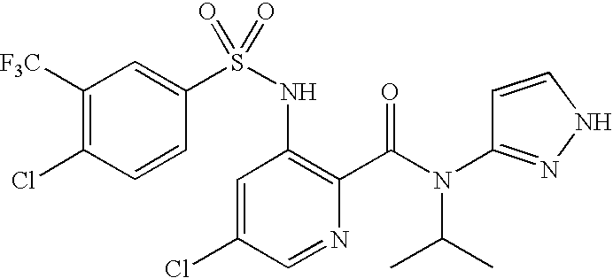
C1([F3C])=C(Cl)C=CC(S(NC2=C(C(N(C(C)C)C3=NNC=C3)=O)N=CC(Cl)=C2)(=O)=O)=C1
